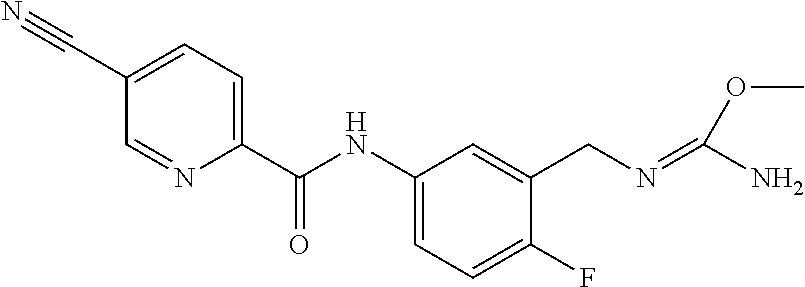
C1=C(C#N)C=NC(C(NC2=CC=C(F)C(CN=C(N)OC)=C2)=O)=C1
